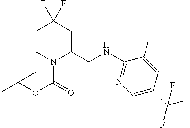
C1CN(C(=O)OC(C)(C)C)C(CNC2=NC=C(C(F)(F)F)C=C2F)CC1(F)F
